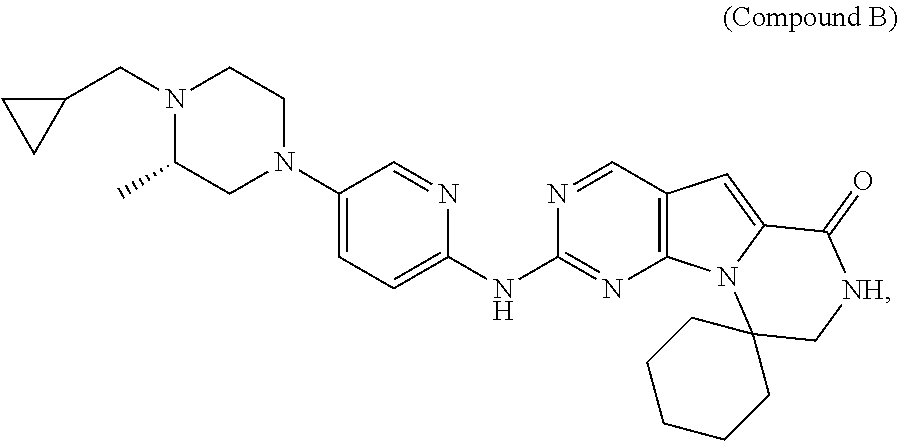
N1(CC2CC2)CCN(C2=CC=C(NC3=NC4=C(C=N3)C=C3N4C4(C[NH]C3=O)CCCCC4)N=C2)CC1C
